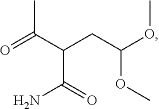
CC(C(CC(OC)OC)C(=O)N)=O
